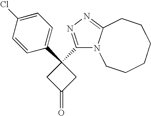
C1(C2(C3=CC=C(Cl)C=C3)CC(=O)C2)=NN=C2N1CCCCCC2
